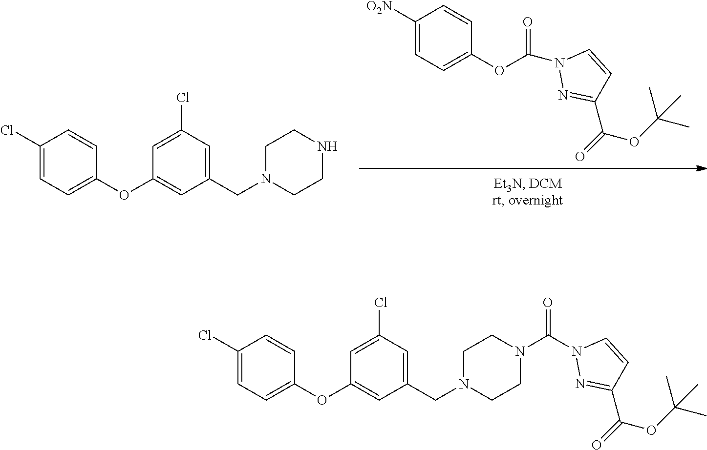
C1(OC2=CC=C(Cl)C=C2)=CC(CN2CCNCC2)=CC(Cl)=C1.N1(C(OC2=CC=C([O2N])C=C2)=O)N=C(C(=O)OC(C)(C)C)C=C1.C1(OC2=CC=C(Cl)C=C2)=CC(CN2CCN(C(N3N=C(C(=O)OC(C)(C)C)C=C3)=O)CC2)=CC(Cl)=C1
